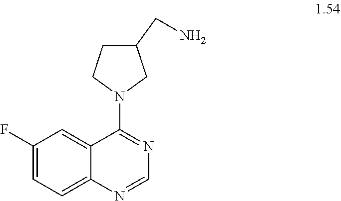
C1(F)=CC=C2C(=C1)C(N1CC(CN)CC1)=NC=N2
